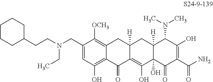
C1=C(CN(CCC2CCCCC2)CC)C([OCH3])=C2C(=C1O)C(=O)C1=C(O)C3(O)C([H])(CC1([H])C2)C(N(C)C)C(O)=C(C(N)=O)C3=O
